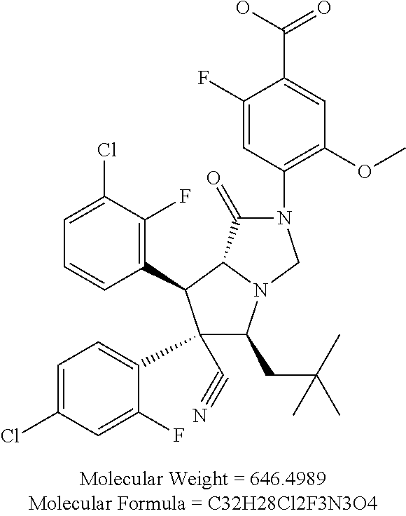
C1=C(Cl)C(F)=C(C2C(C3=CC=C(Cl)C=C3F)(C#N)C(CC(C)(C)C)N3C2C(=O)N(C2=C(OC)C=C(C(=O)O)C(F)=C2)C3)C=C1
